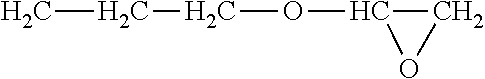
CCCOC1OC1
